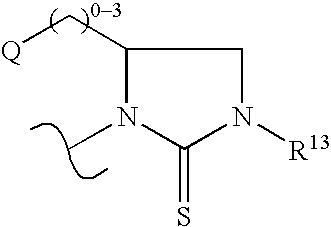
CN1C(=S)N([R13])CC1C[Q]
